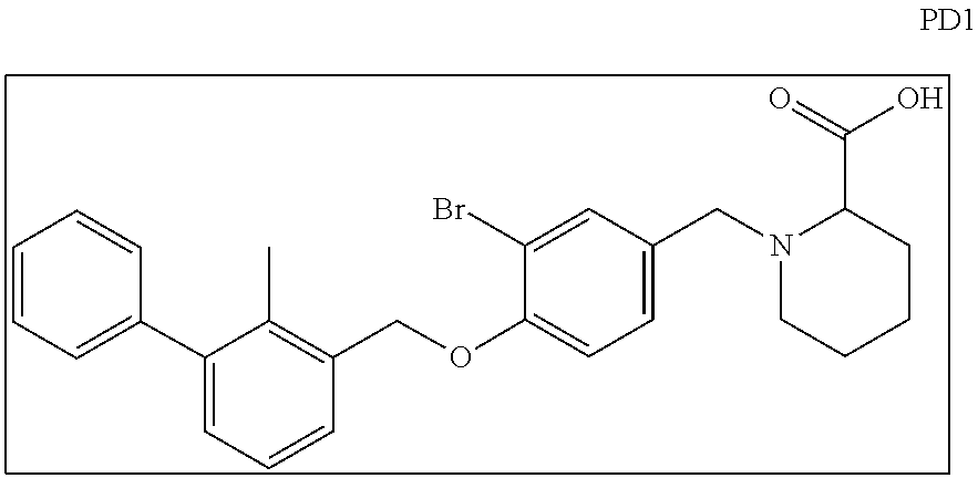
C1CN(CC2=CC=C(OCC3=C(C)C(C4=CC=CC=C4)=CC=C3)C(Br)=C2)C(C(=O)O)CC1
